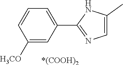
C1(C)=CN=C(C2=CC=CC([OCH3])=C2)N1.[*(COOH)2]
